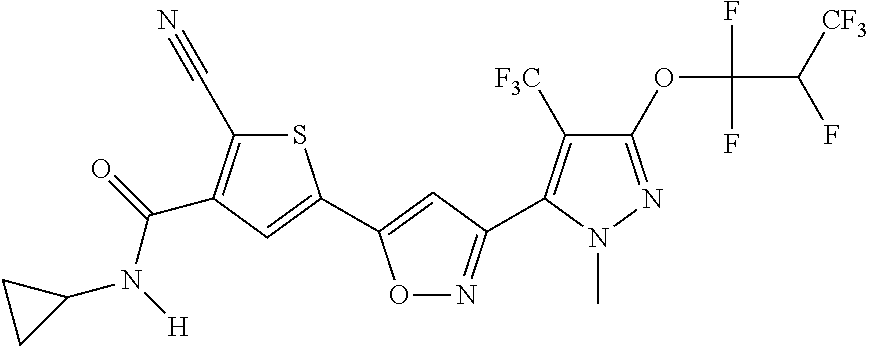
S1C(C#N)=C(C(=O)N([H])C2CC2)C=C1C1=CC(C2=C([F3C])C(OC(C([CF3])F)(F)F)=NN2C)=NO1
